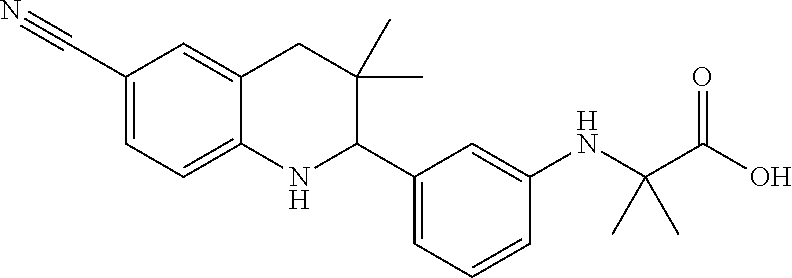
C1(C#N)=CC=C2C(=C1)CC(C)(C)C(C1=CC=CC(NC(C(O)=O)(C)C)=C1)N2
